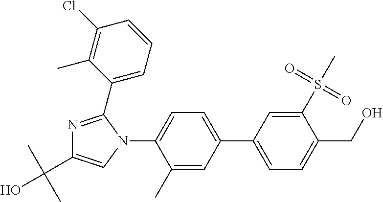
C1=C(CO)C(S(C)(=O)=O)=CC(C2=CC=C(N3C(C4=CC=CC(Cl)=C4C)=NC(C(C)(C)O)=C3)C(C)=C2)=C1
